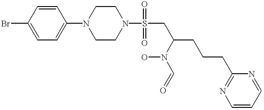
BrC1=CC=C(N2CCN(S(CC(N(O)C=O)CCCC3=NC=CC=N3)(=O)=O)CC2)C=C1
